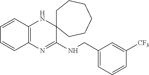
C1=CC2=C(C=C1)N=C(NCC1=CC=CC([CF3])=C1)C1(N2)CCCCCC1
